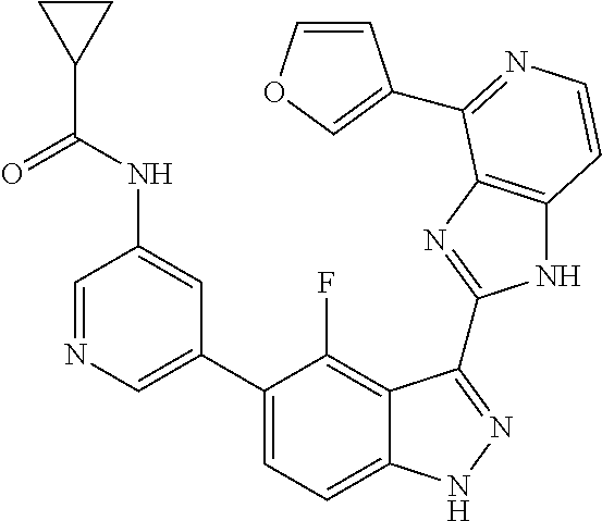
C1=C(C2=CC=C3C(=C2F)C(C2=NC4=C(N2)C=CN=C4C2=COC=C2)=NN3)C=C(NC(=O)C2CC2)C=N1
